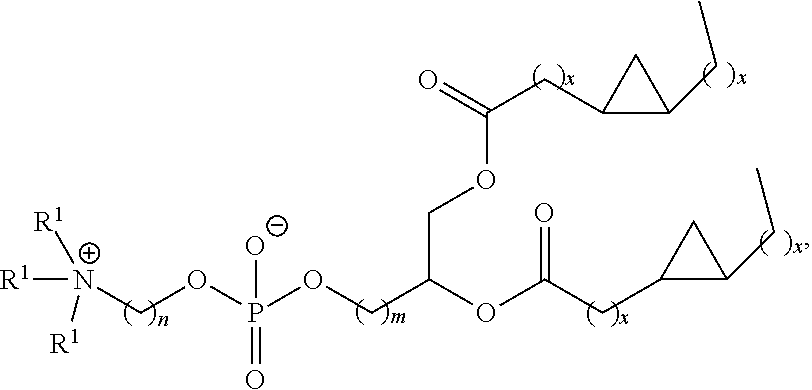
[R1][N+]([R1])([R1])COP(OCC(OC(CC1C(CC)C1)=O)COC(CC1C(CC)C1)=O)(=O)[O-]
